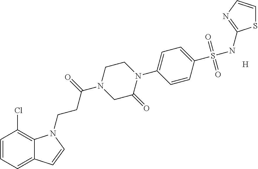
[H].C1=CC=C2C(=C1Cl)N(CCC(N1CCN(C3=CC=C(S(NC4=NC=CS4)(=O)=O)C=C3)C(=O)C1)=O)C=C2
